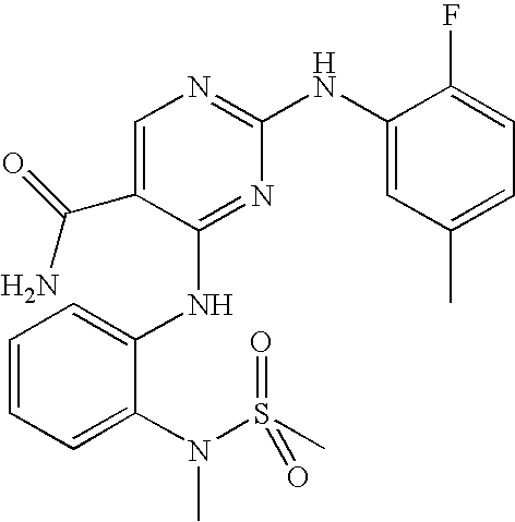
C1=CC=C(N(S(C)(=O)=O)C)C(NC2=NC(NC3=CC(C)=CC=C3F)=NC=C2C(N)=O)=C1
